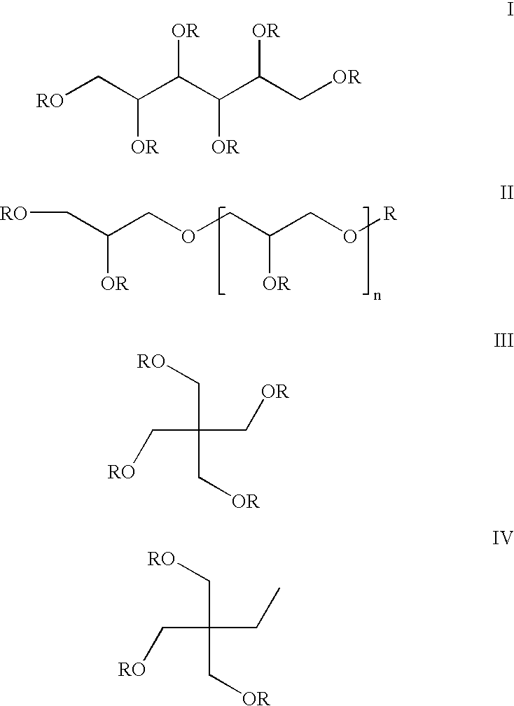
C(C(COCC(CO[R])[OR])[OR])[RO].[RO]CC(C(C(C(C[OR])[OR])[OR])[OR])[OR].[RO]CC(C[OR])(C[OR])C[RO].[RO]CC(CC)(C[OR])C[RO]
